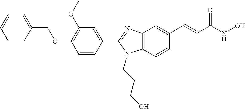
C1(OC)=C(OCC2=CC=CC=C2)C=CC(C2=NC3=C(C=CC(C=CC(NO)=O)=C3)N2CCCO)=C1
